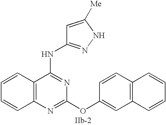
C12=C(N=C(OC3=CC4=C(C=C3)C=CC=C4)N=C1NC1=NNC([Me])=C1)C=CC=C2
